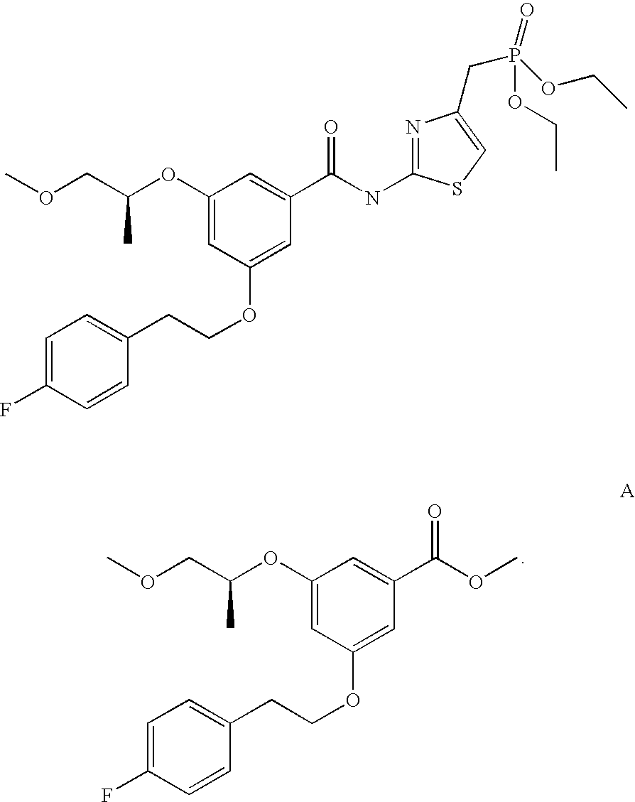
C1(OC(COC)C)=CC(OCCC2=CC=C(F)C=C2)=CC(C(OC)=O)=C1.C1(OC(COC)C)=CC(OCCC2=CC=C(F)C=C2)=CC(C(NC2=NC(CP(OCC)(=O)OCC)=CS2)=O)=C1
